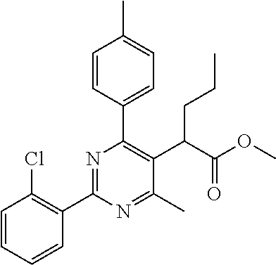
C1(C2=NC(C3=CC=C(C)C=C3)=C(C(C(OC)=O)CCC)C(C)=N2)=C(Cl)C=CC=C1
